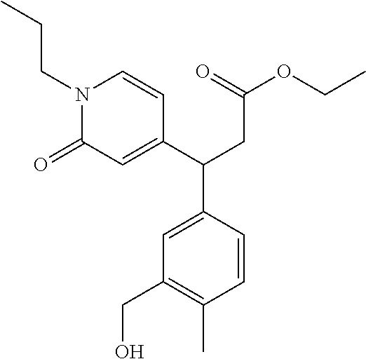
C1=CC(C)=C(CO)C=C1C(C1=CC(=O)N(CCC)C=C1)CC(OCC)=O
